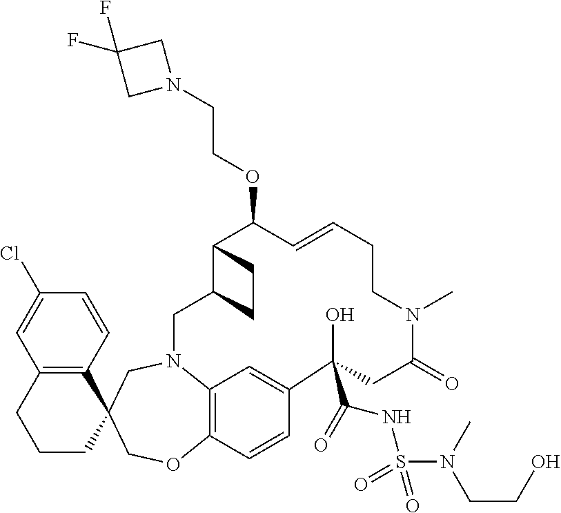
C12=C(C=CC(Cl)=C1)C1(CCC2)COC2=C3N(C1)CC1C(C(OCCN4CC(F)(F)C4)C=CCCN(C)C(=O)CC(O)(C(=O)NS(N(CCO)C)(=O)=O)C(=C3)C=C2)CC1
